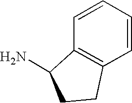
C1=CC=CC2=C1CCC2N
